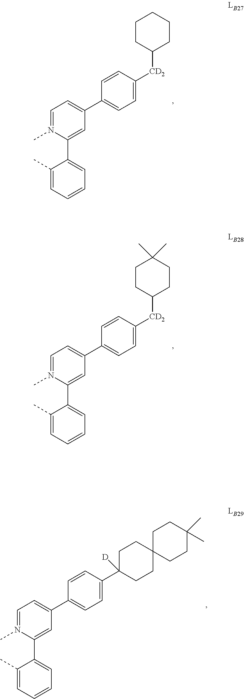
C1=N(C)C(C2=CC=CC=C2C)=CC(C2=CC=C([CD2]C3CCCCC3)C=C2)=C1.C1=N(C)C(C2=CC=CC=C2C)=CC(C2=CC=C([CD2]C3CCC(C)(C)CC3)C=C2)=C1.C1=N(C)C(C2=CC=CC=C2C)=CC(C2=CC=C(C3([D])CCC4(CC3)CCC(C)(C)CC4)C=C2)=C1
